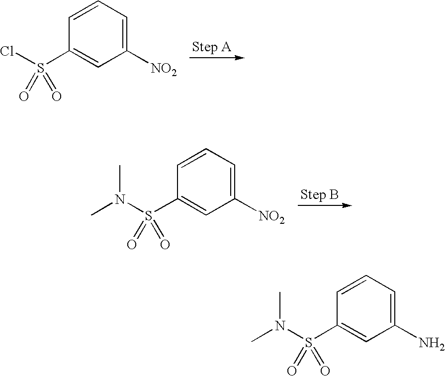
C1(S(Cl)(=O)=O)=CC([NO2])=CC=C1.C1(S(N(C)C)(=O)=O)=CC([NO2])=CC=C1.C1(S(N(C)C)(=O)=O)=CC(N)=CC=C1
